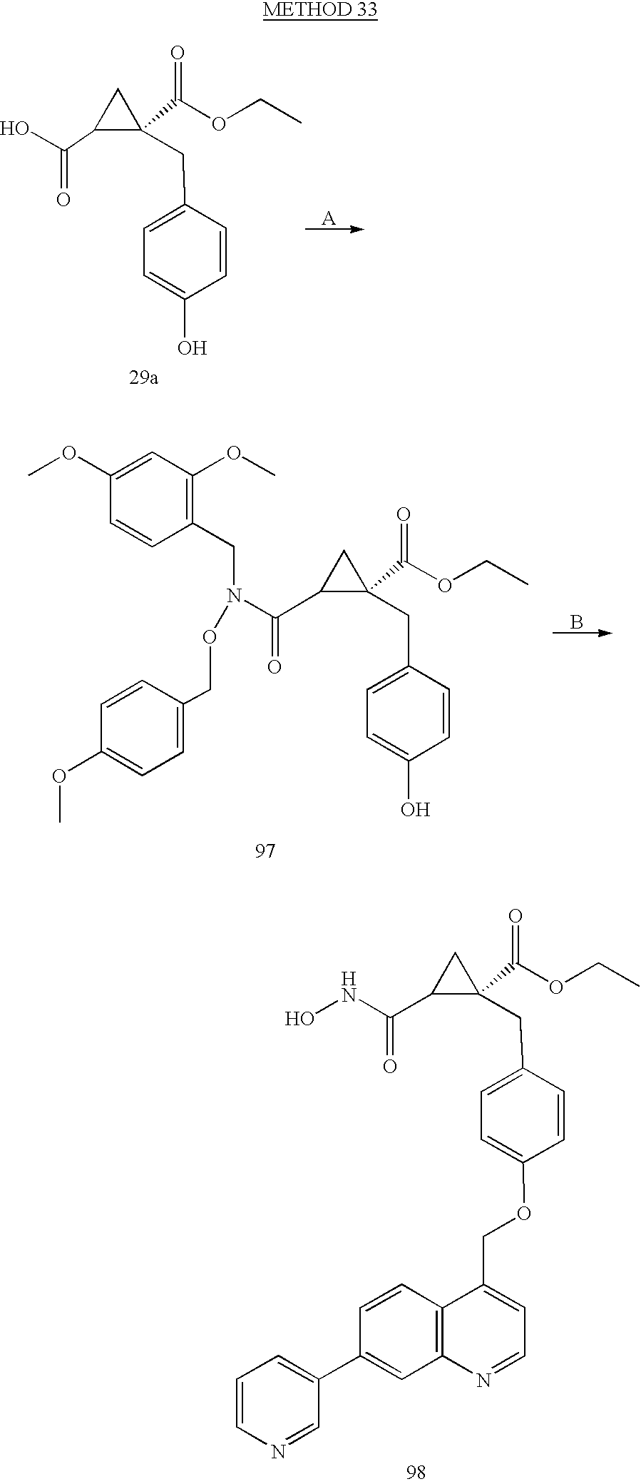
[A].C1(C(OCC)=O)(CC2=CC=C(O)C=C2)CC1C(O)=O.B.C1(C(OCC)=O)(CC2=CC=C(O)C=C2)CC1C(N(CC1=C(OC)C=C(OC)C=C1)OCC1=CC=C(OC)C=C1)=O.C1(C(OCC)=O)(CC2=CC=C(OCC3=CC=NC4=C3C=CC(C3=CC=CN=C3)=C4)C=C2)CC1C(NO)=O
